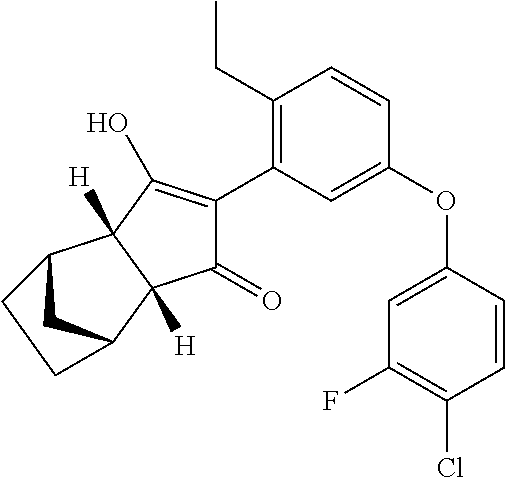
C1(CC)=C(C2=C(O)C3([H])C([H])(C2=O)C2CC3CC2)C=C(OC2=CC(F)=C(Cl)C=C2)C=C1
